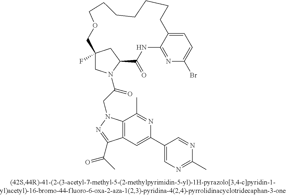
C12=C(C=C(C3=CN=C(C)N=C3)N=C1C)C(C(=O)C)=NN2CC(=O)N1CC2(F)CC1C(=O)NC1=NC(Br)=CC=C1CCCCCCCOC2
